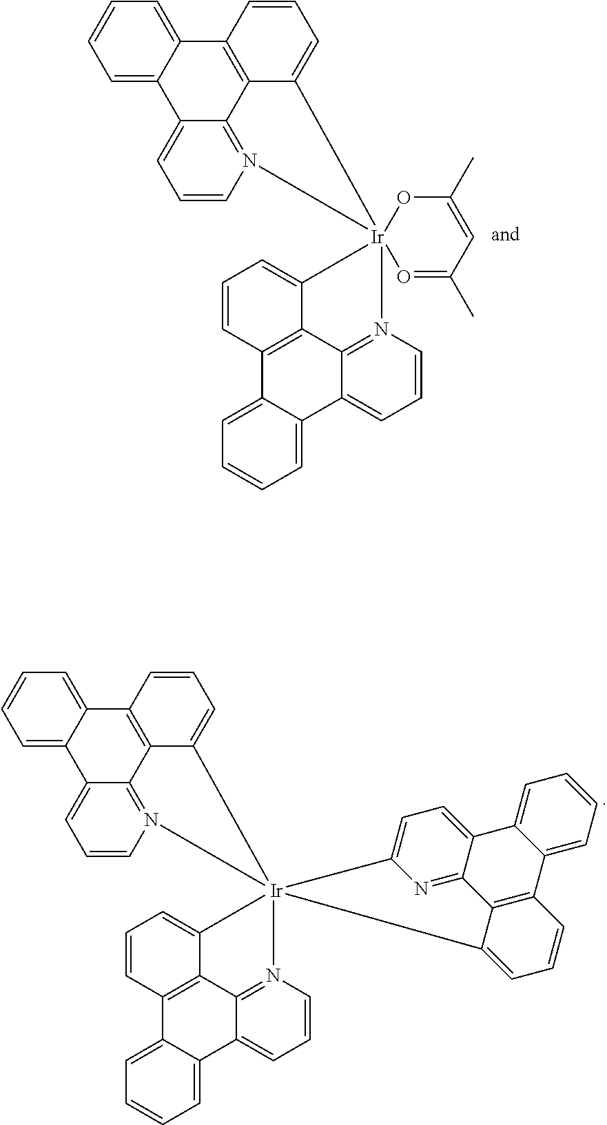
C1=C2C(=CC=C1)C1=C3C4=N(C=CC=C24)[Ir]24(C3=CC=C1)(C1=CC=CC3=C1C1=N2C=CC=C1C1=CC=CC=C31)O=C(C)C=C(C)O4.C1=C2C(=CC=C1)C1=C3C4=N(C=CC=C24)[Ir]24(C3=CC=C1)(C1=CC=CC3=C1C1=N2C=CC=C1C1=CC=CC=C31)C1=CC=C2C(=N1)C1=C(C3=CC=CC=C23)C=CC=C14
